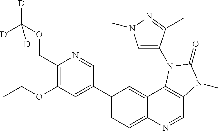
C1(COC([D])([D])[D])=C(OCC)C=C(C2=CC=C3C(=C2)C2=C(C=N3)N(C)C(=O)N2C2=CN(C)N=C2C)C=N1
